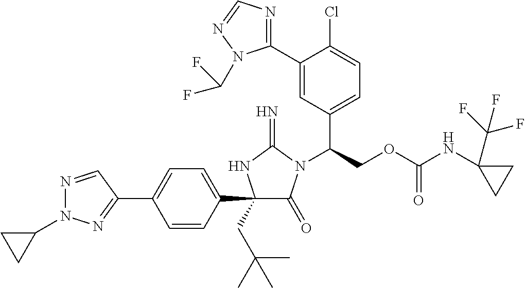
C1(C2=CC=C(C3(CC(C)(C)C)C(=O)N(C(COC(NC4(C(F)(F)F)CC4)=O)C4=CC=C(Cl)C(C5=NC=NN5C(F)F)=C4)C(=N)N3)C=C2)=NN(C2CC2)N=C1
